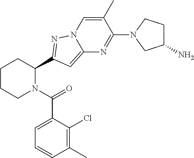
C1CCN(C(=O)C2=CC=CC(C)=C2Cl)C(C2=NN3C=C(C)C(N4CC(N)CC4)=NC3=C2)C1
